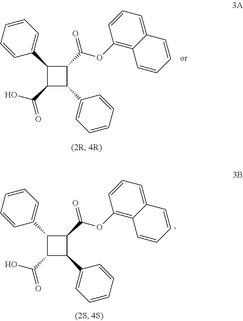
C1(C2=CC=CC=C2)C(C(O)=O)C(C2=CC=CC=C2)C1C(OC1=C2C(=CC=C1)C=CC=C2)=O.C1(C2=CC=CC=C2)C(C(O)=O)C(C2=CC=CC=C2)C1C(OC1=C2C(=CC=C1)C=CC=C2)=O
